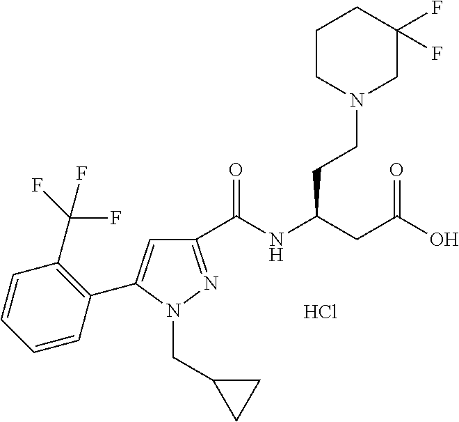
C1(C(NC(CC(O)=O)CCN2CC(F)(F)CCC2)=O)=NN(CC2CC2)C(C2=C(C(F)(F)F)C=CC=C2)=C1.Cl
